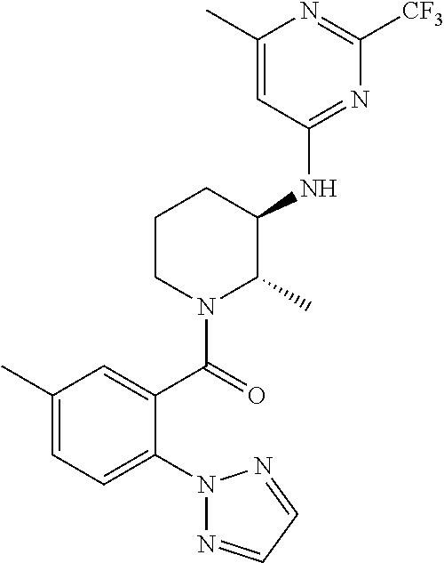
C1(C)=CC=C(N2N=CC=N2)C(C(=O)N2C(C)C(NC3=NC([CF3])=NC(C)=C3)CCC2)=C1
